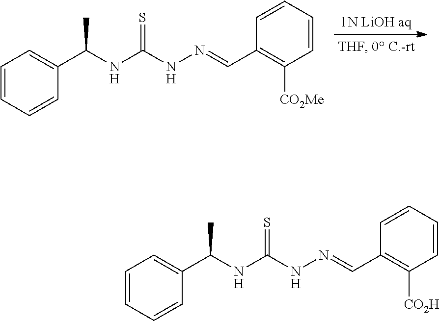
C1=CC=CC(C(NC(NN=CC2=C([CO2Me])C=CC=C2)=S)C)=C1.C1=CC=CC(C(NC(NN=CC2=C([CO2H])C=CC=C2)=S)C)=C1
